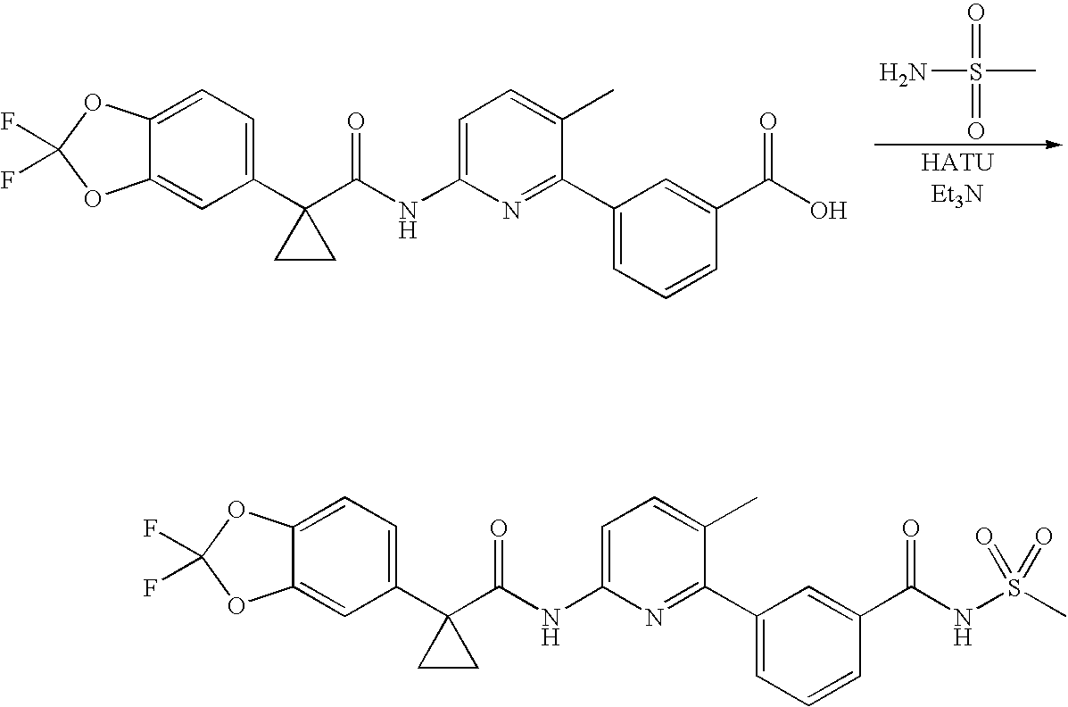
NS(=O)(=O)C.C12=CC=C(C3(C(NC4=CC=C(C)C(C5=CC=CC(C(O)=O)=C5)=N4)=O)CC3)C=C1OC(F)(F)O2.C12=CC=C(C3(C(NC4=CC=C(C)C(C5=CC=CC(C(NS(C)(=O)=O)=O)=C5)=N4)=O)CC3)C=C1OC(F)(F)O2
